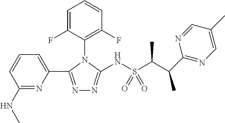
C1(NC)=NC(C2=NN=C(NS(C(C(C3=NC=C(C)C=N3)C)C)(=O)=O)N2C2=C(F)C=CC=C2F)=CC=C1
